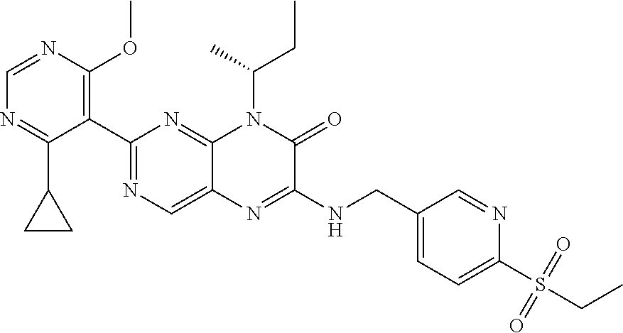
C1=NC(OC)=C(C2=NC=C3C(=N2)N(C(C)CC)C(=O)C(NCC2=CC=C(S(CC)(=O)=O)N=C2)=N3)C(C2CC2)=N1
